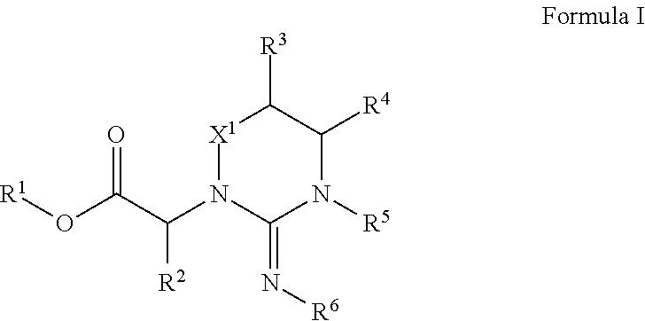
[X1]1N(C(C(O[R1])=O)[R2])C(=N[R6])N([R5])C([R4])C1[R3]
